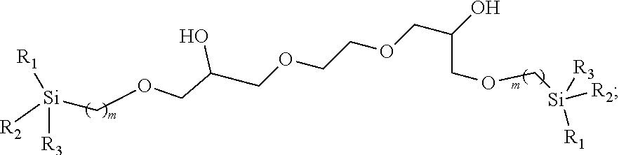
[R2][Si](COCC(COCCOCC(O)COC[Si]([R1])([R2])[R3])O)([R1])[R3]
